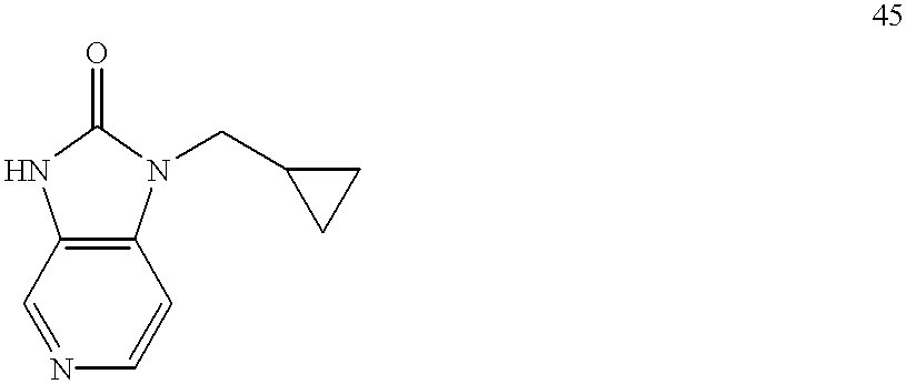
C12=C(C=NC=C1)NC(=O)N2CC1CC1
